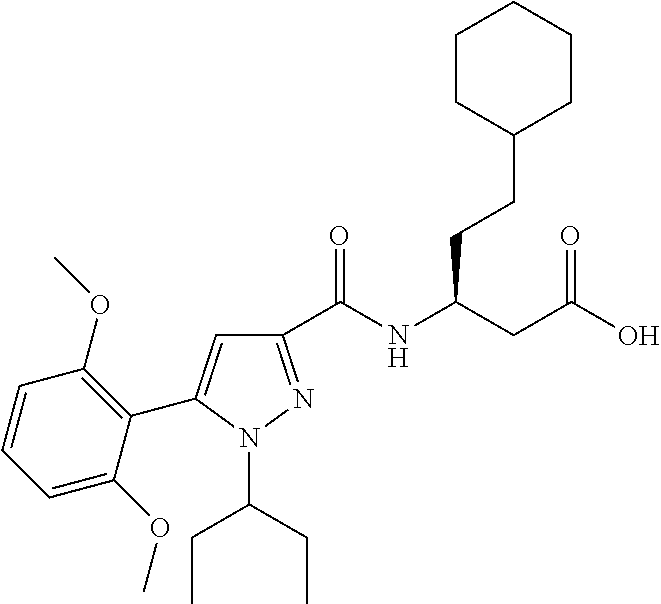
C1(C(NC(CC(O)=O)CCC2CCCCC2)=O)=NN(C(CC)CC)C(C2=C(OC)C=CC=C2OC)=C1
